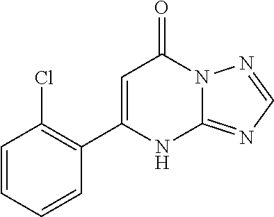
C12=NC=NN1C(=O)C=C(C1=C(Cl)C=CC=C1)N2
